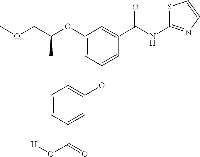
C1(OC(COC)C)=CC(OC2=CC=CC(C(=O)O[H])=C2)=CC(C(=O)NC2=NC=CS2)=C1
